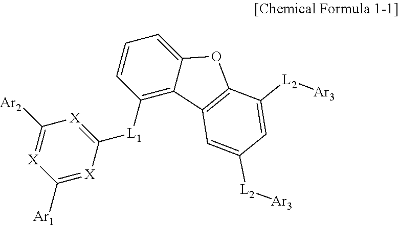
[X]1=C([L1]C2=C3C(=CC=C2)OC2=C3C=C([L2][Ar3])C=C2[L2][Ar3])[X]=C([Ar1])[X]=C1[Ar2]
